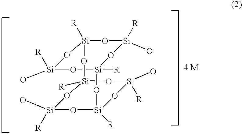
[R][Si]12O[Si]([R])(O)O[Si]([R])(O[Si]3([R])O[Si]([R])(O)O[Si]([R])(O1)O[Si]([R])(O)O3)O[Si]([R])(O)O2
